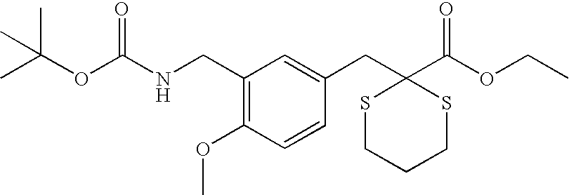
CC(C)(C)OC(NCC1=C(OC)C=CC(CC2(C(OCC)=O)SCCCS2)=C1)=O
